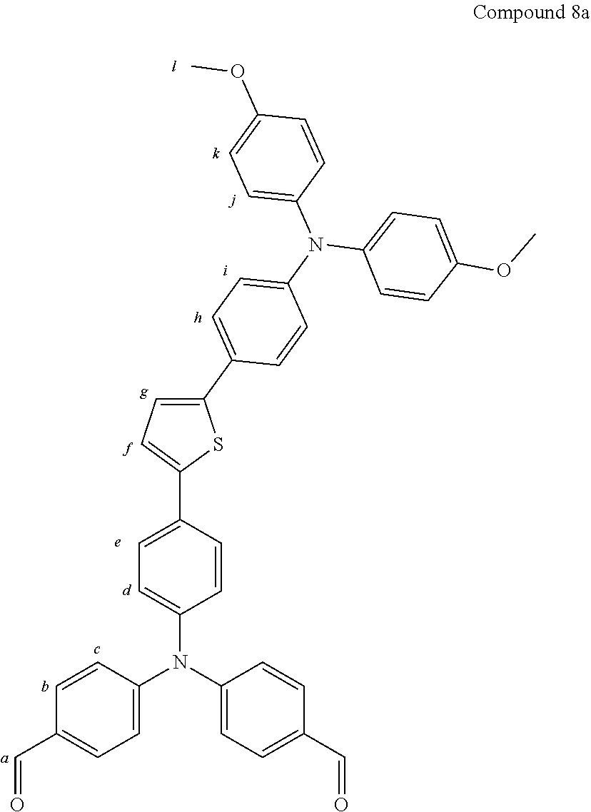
C1=C(N(C2=CC=C(C=O)C=C2)C2=CC=C(C3=CC=C(C4=CC=C(N(C5=CC=C(OC)C=C5)C5=CC=C(OC)C=C5)C=C4)S3)C=C2)C=CC(C=O)=C1
